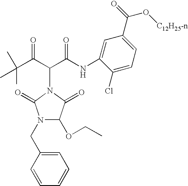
CC(C)(C(C(C(NC1=CC(C(=O)O[C12H25-n])=CC=C1Cl)=O)N1C(=O)N(CC2=CC=CC=C2)C(OCC)C1=O)=O)C
